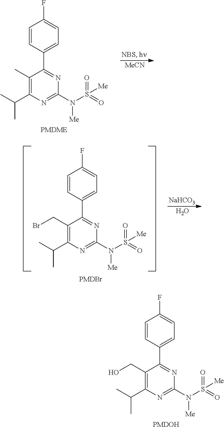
C1(C)=C(C(C)C)N=C(N(S(=O)(=O)[Me])[Me])N=C1C1=CC=C(F)C=C1.[MeCN].C1(CBr)=C(C(C)C)N=C(N(S(=O)(=O)[Me])[Me])N=C1C1=CC=C(F)C=C1.[PMDBr].[NaHCO3].O.C1(CO)=C(C(C)C)N=C(N(S(=O)(=O)[Me])[Me])N=C1C1=CC=C(F)C=C1.[PMDOH]
